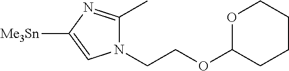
O1C(OCCN2C(C)=NC([Me3Sn])=C2)CCCC1
